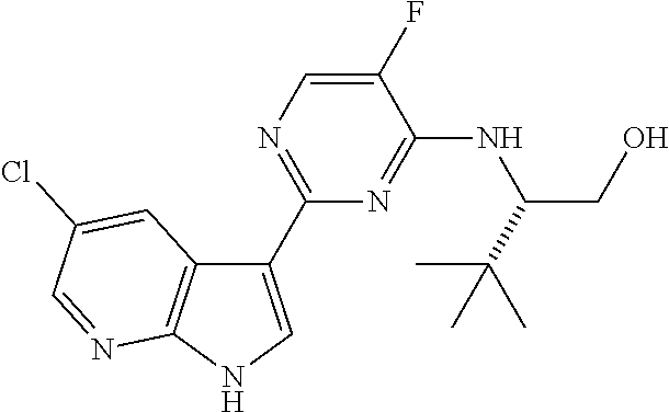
C1(C2=NC=C(F)C(NC(CO)C(C)(C)C)=N2)=CNC2=C1C=C(Cl)C=N2
